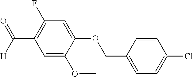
C1=C(OC)C(OCC2=CC=C(Cl)C=C2)=CC(F)=C1C([H])=O
